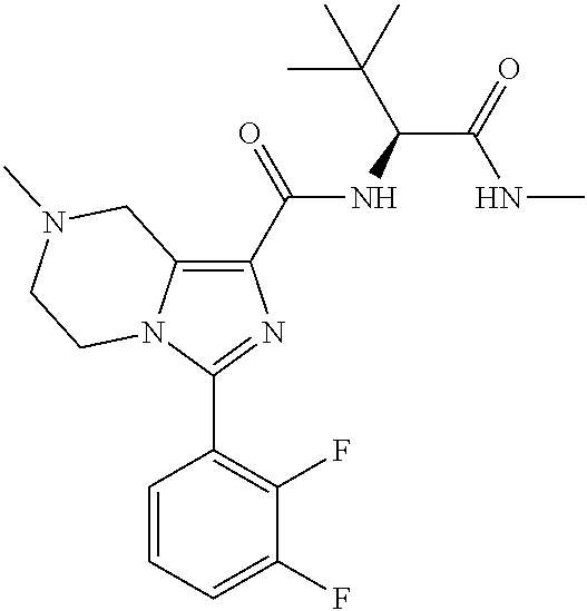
C1(C(NC(C(C)(C)C)C(=O)NC)=O)=C2N(C(C3=C(F)C(F)=CC=C3)=N1)CCN(C)C2
